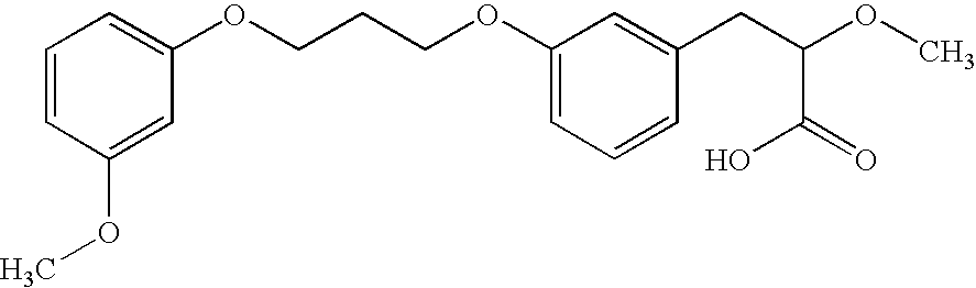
C1=C(OC)C=CC=C1OCCCOC1=CC=CC(CC(OC)C(=O)O)=C1
